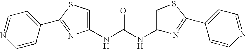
C1(NC(NC2=CSC(C3=CC=NC=C3)=N2)=O)=CSC(C2=CC=NC=C2)=N1
